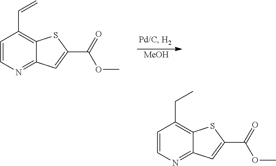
C1=CN=C2C(=C1C=C)SC(C(OC)=O)=C2.[MeOH].C1=CN=C2C(=C1CC)SC(C(OC)=O)=C2
